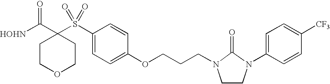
[HOHN]C(C1(S(C2=CC=C(OCCCN3CCN(C4=CC=C([CF3])C=C4)C3=O)C=C2)(=O)=O)CCOCC1)=O
